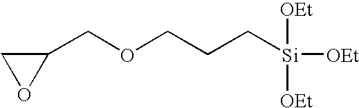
C(CC[Si]([OEt])([OEt])[OEt])OCC1CO1
